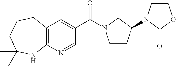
C12=C(N=CC(C(=O)N3CCC(N4CCOC4=O)C3)=C1)NC(C)(C)CCC2
